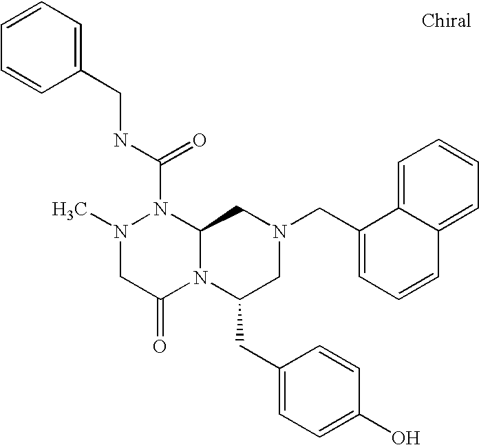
CN1CC(=O)N2C(N1C(NCC1=CC=CC=C1)=O)CN(CC1=CC=CC3=CC=CC=C13)CC2CC1=CC=C(O)C=C1
